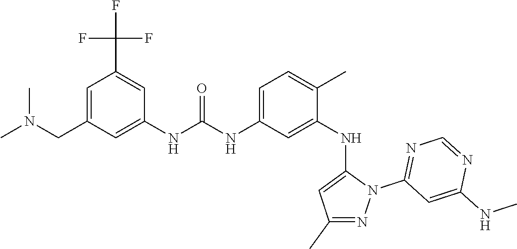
N(C1=CC=C(C)C(NC2=CC(C)=NN2C2=NC=NC(NC)=C2)=C1)C(NC1=CC(CN(C)C)=CC(C(F)(F)F)=C1)=O
